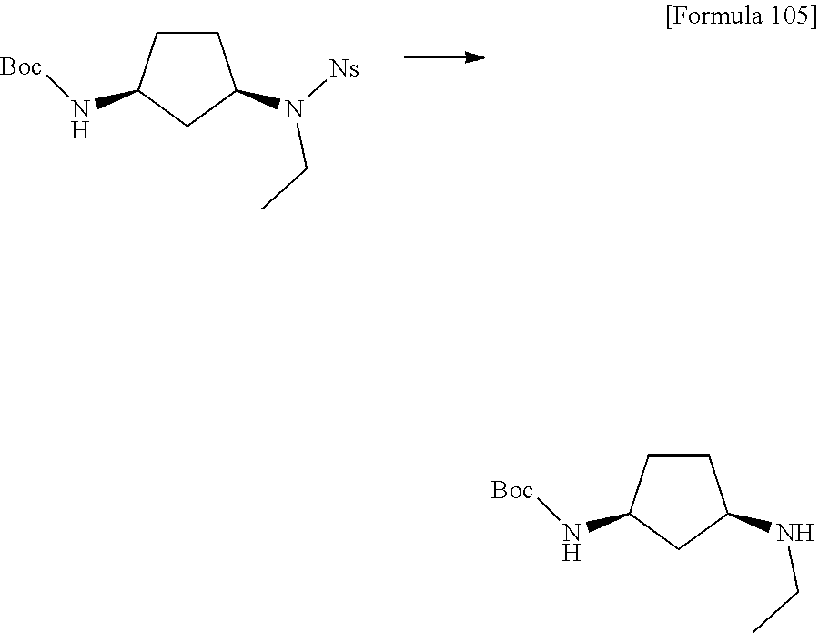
C1CC(N[Boc])CC1NCC.C1CC(N[Boc])CC1N([Ns])CC
